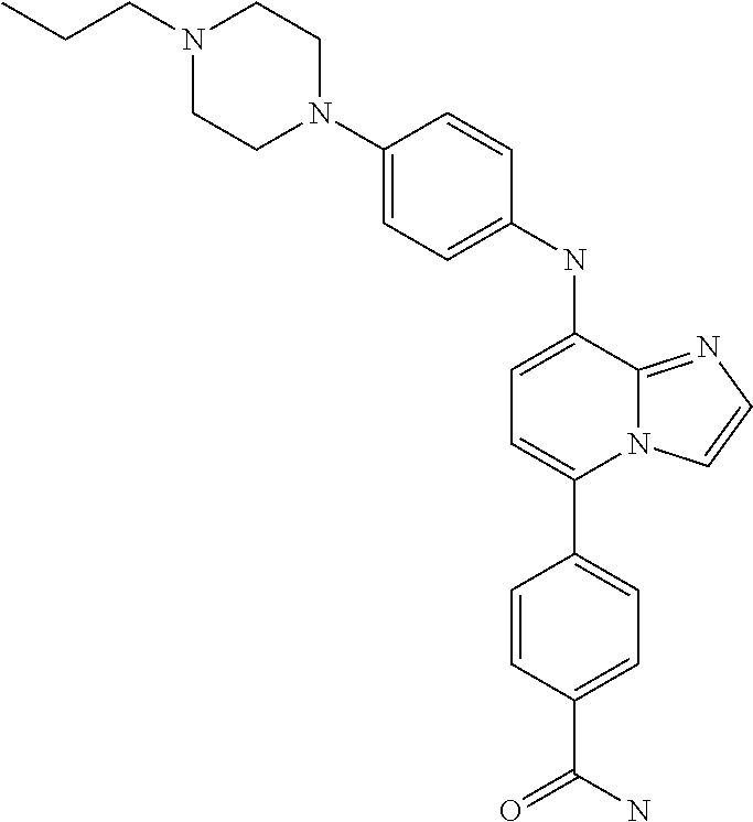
C1(C2=CC=C(C(=O)N)C=C2)=CC=C(NC2=CC=C(N3CCN(CCC)CC3)C=C2)C2=NC=CN12
